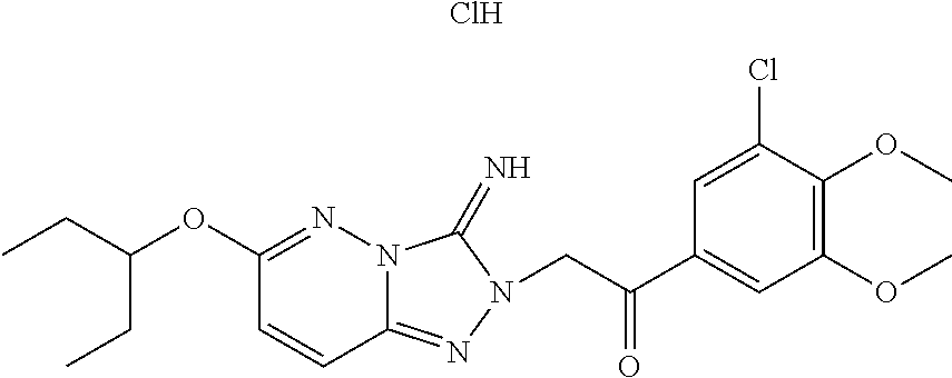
CCC(OC1=NN2C(=NN(CC(C3=CC(OC)=C(OC)C(Cl)=C3)=O)C2=N)C=C1)CC.Cl
